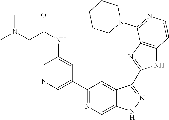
C1(C2=CN=CC(NC(CN(C)C)=O)=C2)=NC=C2C(=C1)C(C1=NC3=C(N1)C=CN=C3N1CCCCC1)=NN2
